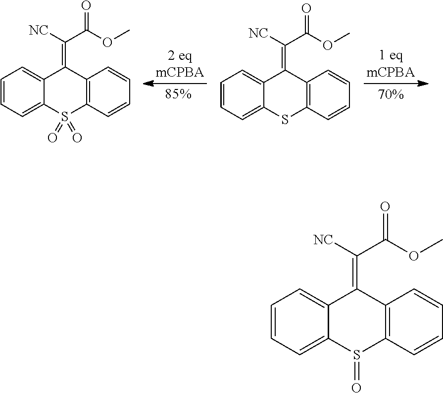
C1=CC=C2C(=C1)C(=C(C(OC)=O)[NC])C1=C(S2(=O)=O)C=CC=C1.C1=CC=C2C(=C1)C(=C(C(OC)=O)[NC])C1=C(S2)C=CC=C1.C1=CC=C2C(=C1)C(=C(C(OC)=O)[NC])C1=C(S2=O)C=CC=C1
